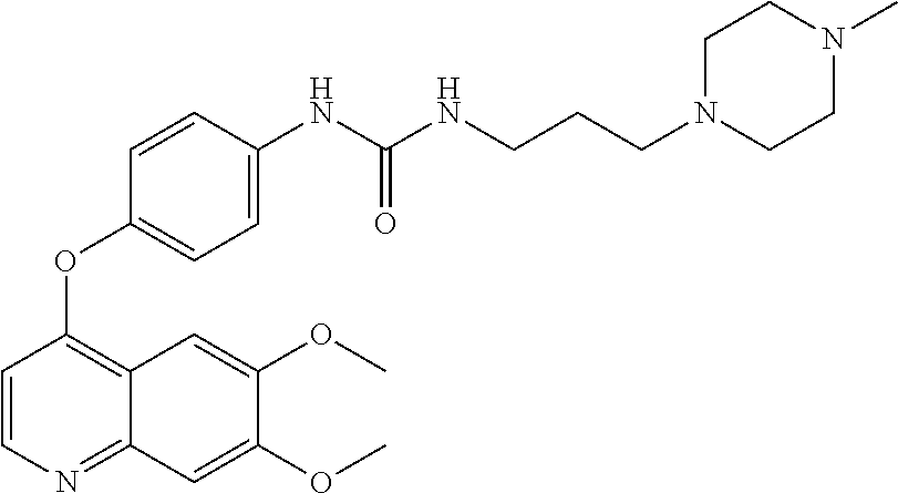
C1=CN=C2C(=C1OC1=CC=C(NC(NCCCN3CCN(C)CC3)=O)C=C1)C=C(OC)C(OC)=C2
